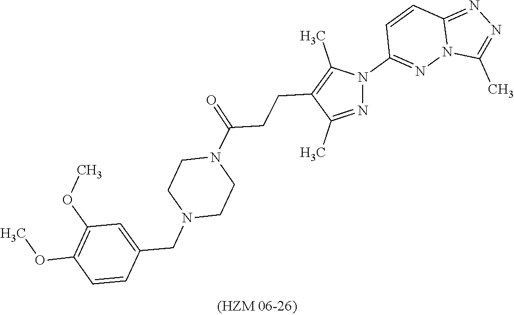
N1(C(=O)CCC2=C(C)N(C3=NN4C(=NN=C4C)C=C3)N=C2C)CCN(CC2=CC(OC)=C(OC)C=C2)CC1
